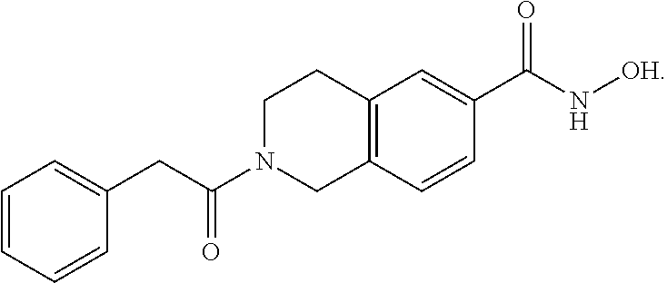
C(C(N1CC2=C(CC1)C=C(C(N[OH])=O)C=C2)=O)C1=CC=CC=C1
